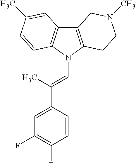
C12=C(N(C=C(C3=CC(F)=C(F)C=C3)C)C3=C1C=C(C)C=C3)CCN(C)C2
